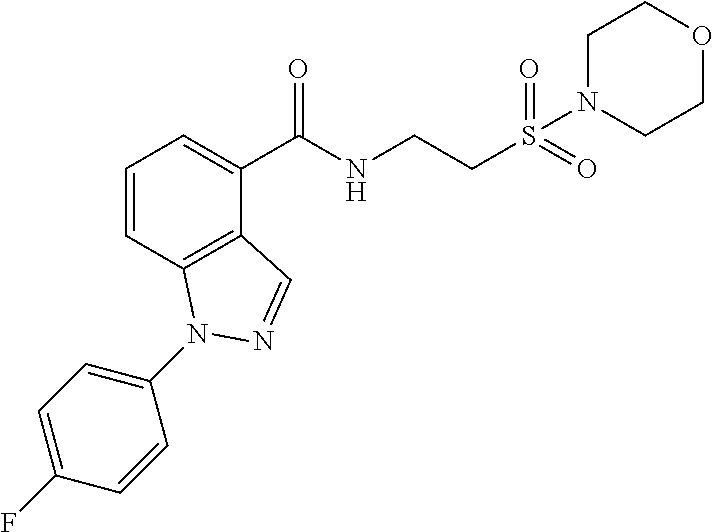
C1=CC2=C(C(C(NCCS(=O)(=O)N3CCOCC3)=O)=C1)C=NN2C1=CC=C(F)C=C1
